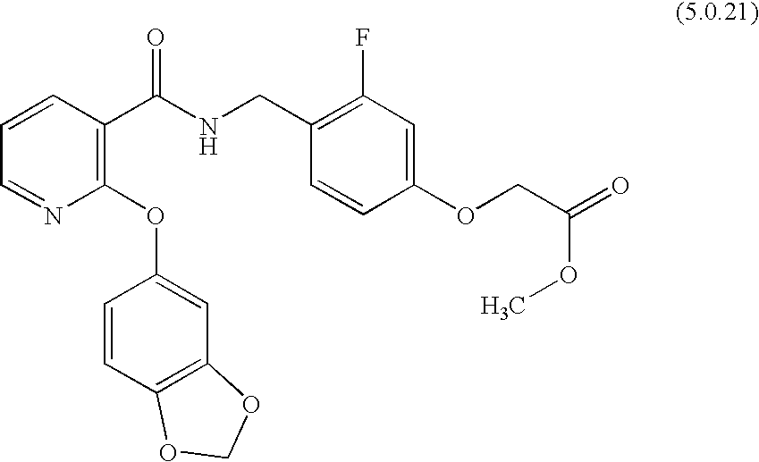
C1=NC(OC2=CC3=C(C=C2)OCO3)=C(C(NCC2=C(F)C=C(OCC(=O)OC)C=C2)=O)C=C1
